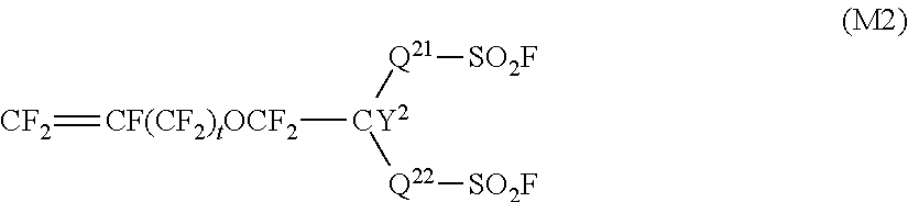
[CF(CF2)tOCF2]([CY2]([Q21][SO2F])[Q22][SO2F])=[CF2]
